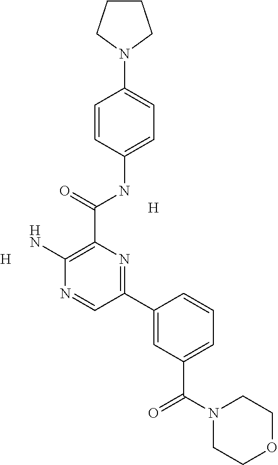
C1=CC(NC(C2=C(N)N=CC(C3=CC(C(=O)N4CCOCC4)=CC=C3)=N2)=O)=CC=C1N1CCCC1.[H].[H]
